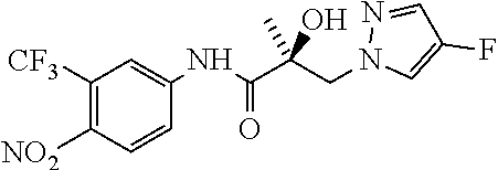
N1(CC(C(NC2=CC([CF3])=C([NO2])C=C2)=O)(O)C)C=C(F)C=N1
